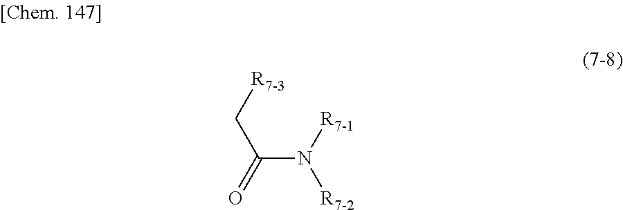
C(N([R7-1])[R7-2])(C[R7-3])=O
